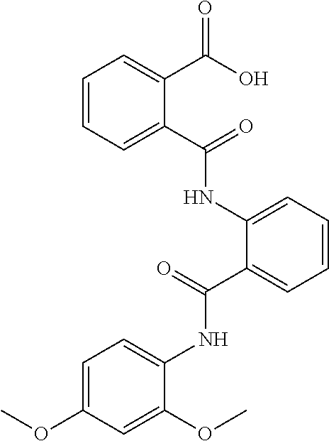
C1=CC=C(C(NC2=CC=CC=C2C(NC2=CC=C(OC)C=C2OC)=O)=O)C(C(=O)O)=C1
